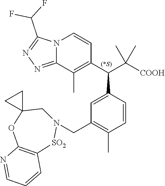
N12C(=NN=C1C(F)F)C(C)=C(C(C([COOH])(C)C)C1=CC(CN3CC4(OC5=C([SO2]3)C=CC=N5)CC4)=C(C)C=C1)C=C2
